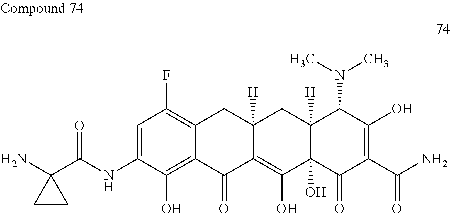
C1=C(NC(C2(N)CC2)=O)C(O)=C2C(=C1F)CC1([H])C(=C(O)C3(O)C([H])(C1)C(N(C)C)C(O)=C(C(N)=O)C3=O)C2=O
